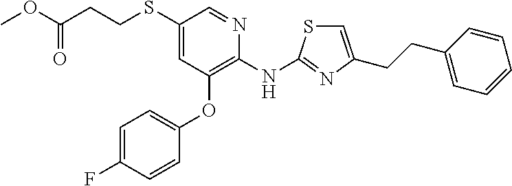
C1=C(F)C=CC(OC2=C(NC3=NC(CCC4=CC=CC=C4)=CS3)N=CC(SCCC(OC)=O)=C2)=C1
